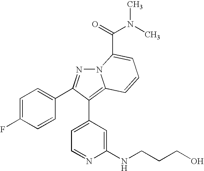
C1=C(F)C=CC(C2=NN3C(=C2C2=CC=NC(NCCCO)=C2)C=CC=C3C(N(C)C)=O)=C1
